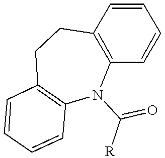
C1=CC2=C(C=C1)N(C([R])=O)C1=C(CC2)C=CC=C1
